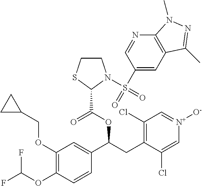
C1(OCC2CC2)=C(OC(F)F)C=CC(C(CC2=C(Cl)C=[N+]([O-])C=C2Cl)OC(=O)C2SCCN2S(=O)(C2=CC3=C(N=C2)N(C)N=C3C)=O)=C1
